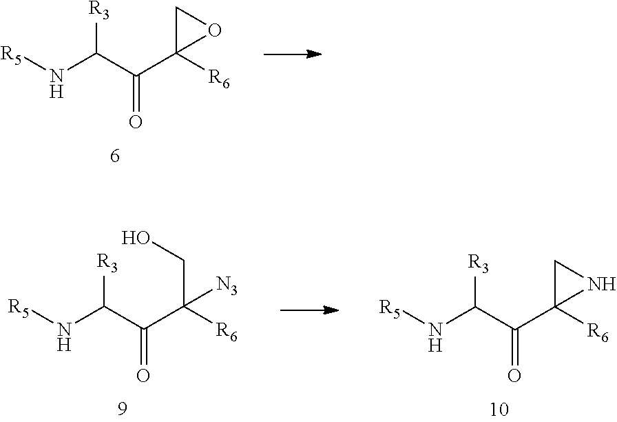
[R5]NC(C(C1([R6])CO1)=O)[R3].[R5]NC(C(C([R6])(CO)[N3])=O)[R3].[R5]NC(C(C1([R6])CN1)=O)[R3]
